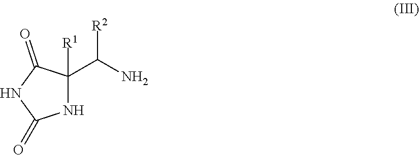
N1C([R1])(C([R2])N)C(=O)NC1=O
